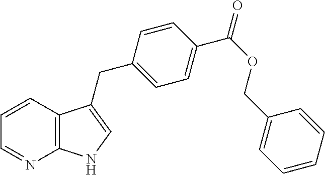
C12=C(C=CC=N1)C(CC1=CC=C(C(OCC3=CC=CC=C3)=O)C=C1)=CN2
